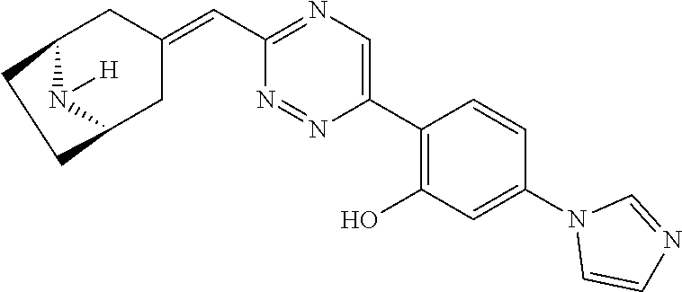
C12N([H])C(CC(=CC3=NC=C(C4=C(O)C=C(N5C=CN=C5)C=C4)N=N3)C1)CC2
